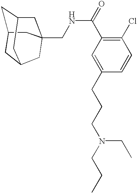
C1C2CC3CC(CNC(C4=C(Cl)C=CC(CCCN(CCC)CC)=C4)=O)(CC1C3)C2
